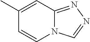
C1(C)=CC2=NN=CN2C=C1
